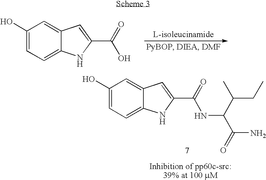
C1(O)=CC=C2C(=C1)C=C(C(O)=O)N2.C1(O)=CC=C2C(=C1)C=C(C(NC(C(N)=O)C(C)CC)=O)N2
